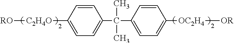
[RO][C2H4O]C1=CC=C(C(C2=CC=C([OC2H4][OR])C=C2)(C)C)C=C1
